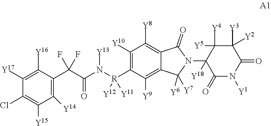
C1([Y17])=C([Y16])C(C(C(=O)N([R](C2=C([Y10])C([Y8])=C3C(=C2[Y9])C([Y6])([Y7])N(C2([Y18])C(=O)N([Y1])C(=O)C([Y3])([Y2])C2([Y5])[Y4])C3=O)([Y11])[Y12])[Y13])(F)F)=C([Y14])C([Y15])=C1Cl
